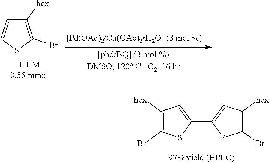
C1([hex])=C(Br)SC=C1.C1(C2=CC([hex])=C(Br)S2)=CC([hex])=C(Br)S1
